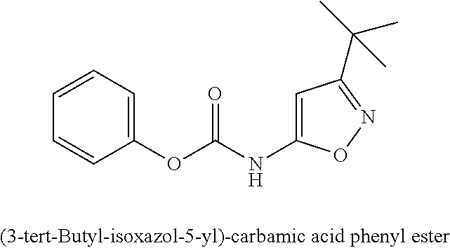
C1=CC=C(OC(NC2=CC(C(C)(C)C)=NO2)=O)C=C1
